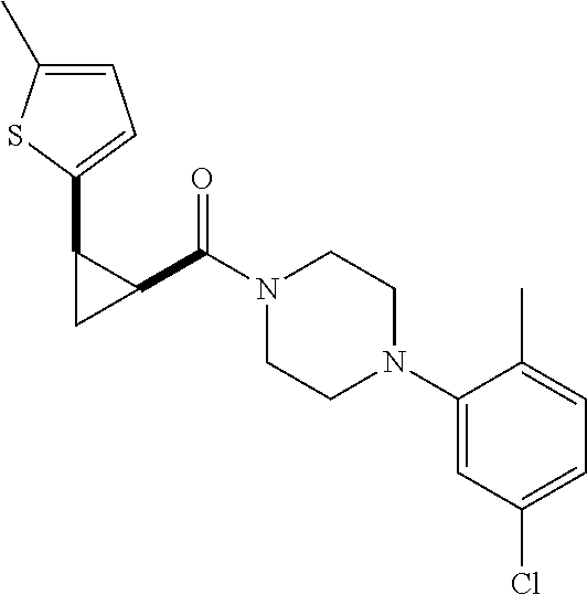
N1(C(C2C(C3=CC=C(C)S3)C2)=O)CCN(C2=CC(Cl)=CC=C2C)CC1
